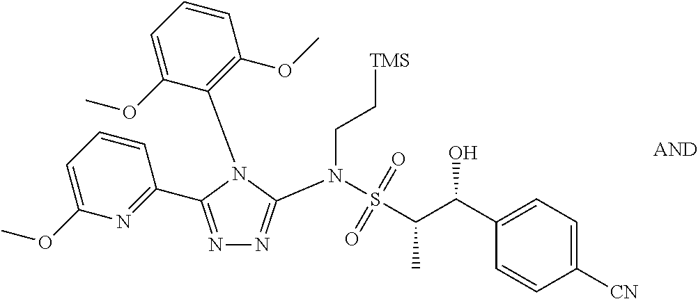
C1=C(C(C(S(N(CC[TMS])C2=NN=C(C3=NC(OC)=CC=C3)N2C2=C(OC)C=CC=C2OC)(=O)=O)C)O)C=CC([CN])=C1
